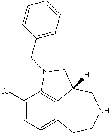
C12=CC=C(Cl)C3=C1C([H])(CNCC2)CN3CC1=CC=CC=C1
